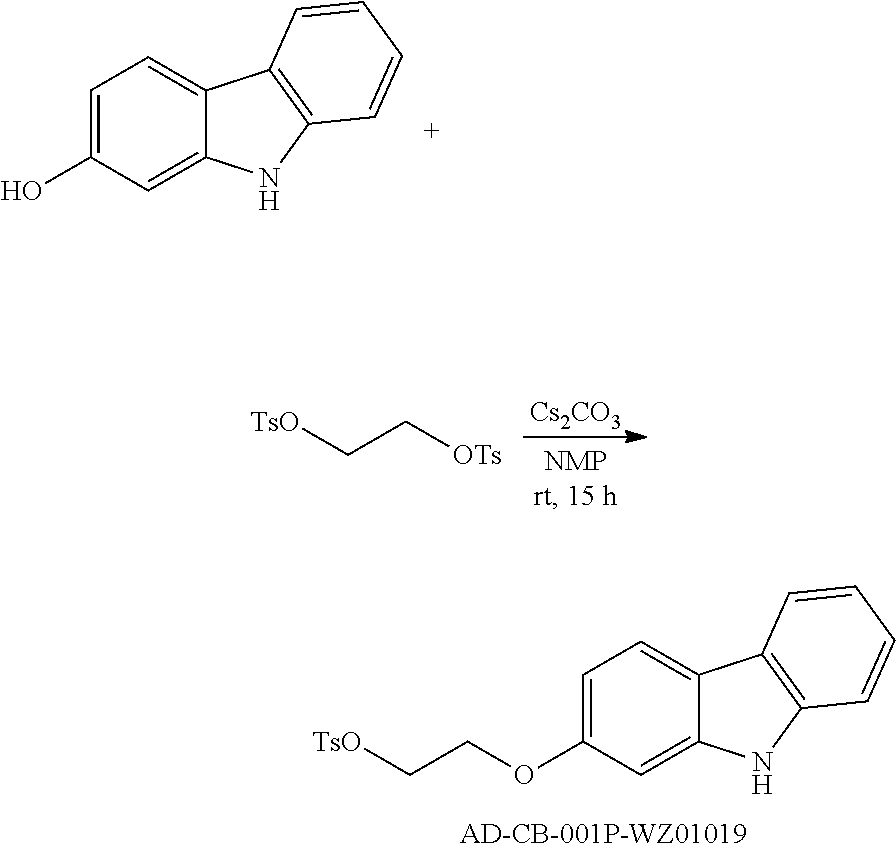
C1=C(O)C=C2C(=C1)C1=C(N2)C=CC=C1.[Cs2CO3].[TsO]CC[OTs].C1=C(OCC[TsO])C=C2C(=C1)C1=C(N2)C=CC=C1
